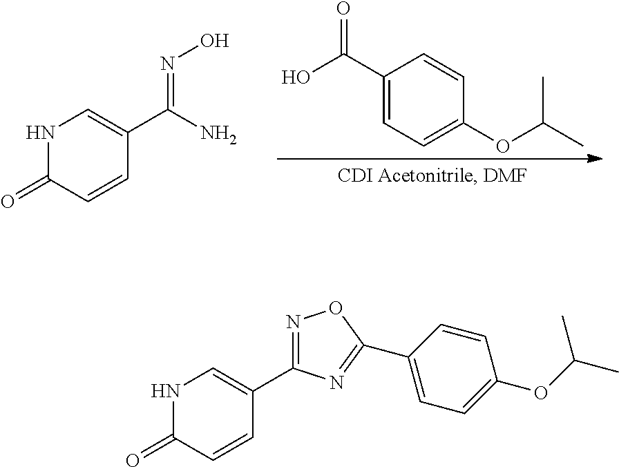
C1(C(O)=O)=CC=C(OC(C)C)C=C1.N1C(=O)C=CC(C(N)=NO)=C1.C1(C2=NC(C3=CNC(=O)C=C3)=NO2)=CC=C(OC(C)C)C=C1
